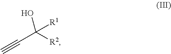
C#CC([R1])([R2])O
